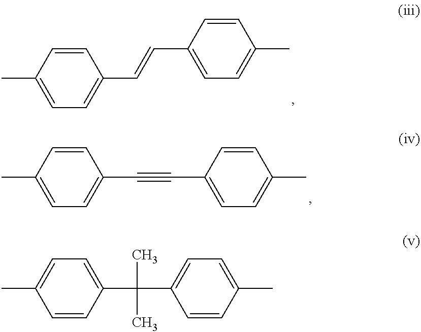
C1(C=CC2=CC=C(C)C=C2)=CC=C(C)C=C1.C1(C#CC2=CC=C(C)C=C2)=CC=C(C)C=C1.C1(C(C2=CC=C(C)C=C2)(C)C)=CC=C(C)C=C1
